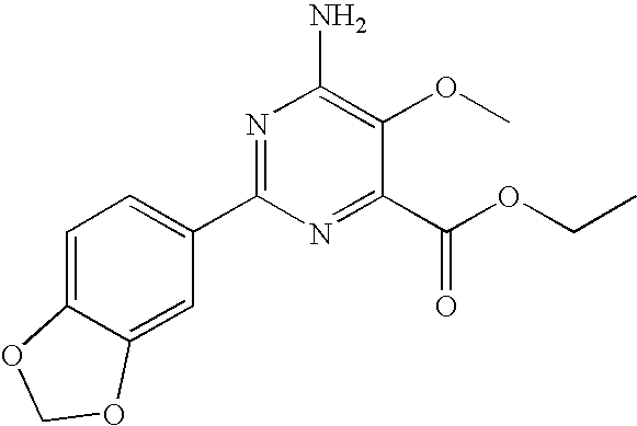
N1=C(C2=CC=C3C(=C2)OCO3)N=C(C(OCC)=O)C(OC)=C1N
